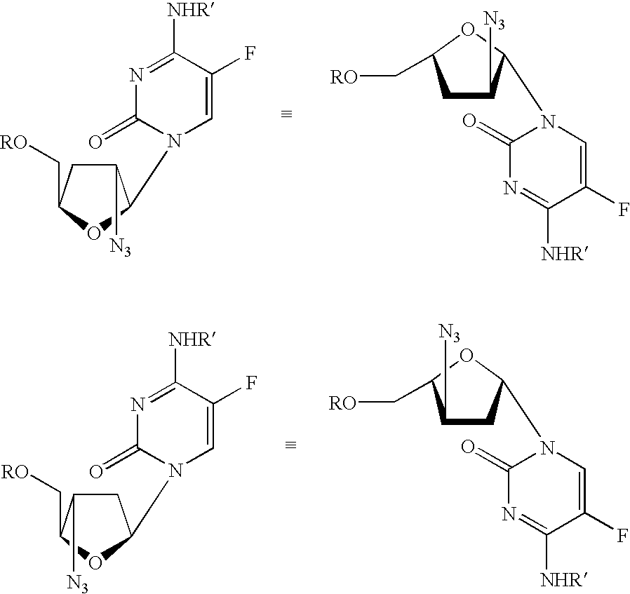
C1([N3])CC(C[RO])OC1N1C=C(F)C([NHR])=NC1=O.C1([N3])CC(C[RO])OC1N1C=C(F)C([NHR])=NC1=O.C1C([N3])C(C[RO])OC1N1C=C(F)C([NHR])=NC1=O.C1C([N3])C(C[RO])OC1N1C=C(F)C([NHR])=NC1=O
